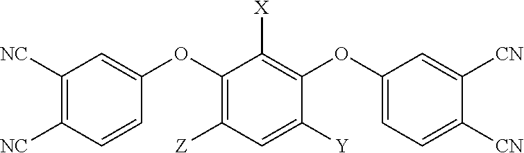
C1=C([CN])C([CN])=CC=C1OC1=C([X])C(OC2=CC([NC])=C([NC])C=C2)=C([Z])C=C1[Y]
